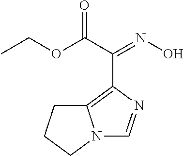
CCOC(C(=NO)C1=C2N(C=N1)CCC2)=O
